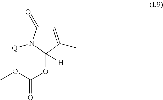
C1=C(C)C(OC(=O)OC)([H])N([Q])C1=O
